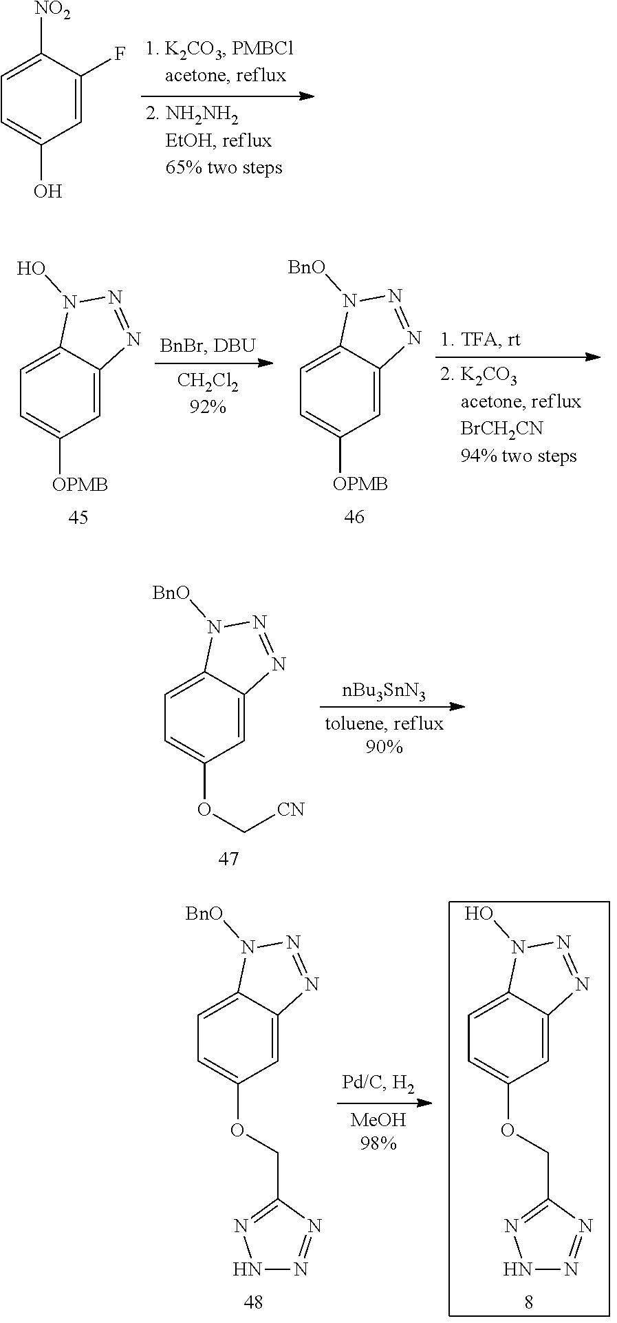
C1=C([NO2])C(F)=CC(O)=C1.C1=C2C(=CC([OPMB])=C1)N=NN2O.C1=C2C(=CC([OPMB])=C1)N=NN2[BnO].C1=C2C(=CC(OC[CN])=C1)N=NN2[BnO].[nBu3SnN3].C1=C2C(=CC(OCC3=NNN=N3)=C1)N=NN2[BnO].C1=C2C(=CC(OCC3=NNN=N3)=C1)N=NN2O
